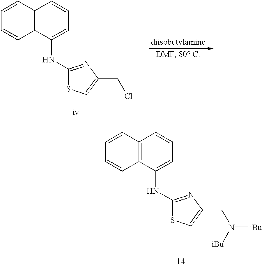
C12=C(C(NC3=NC(CN([iBu])[iBu])=CS3)=CC=C1)C=CC=C2.C12=C(C(NC3=NC(CCl)=CS3)=CC=C1)C=CC=C2
